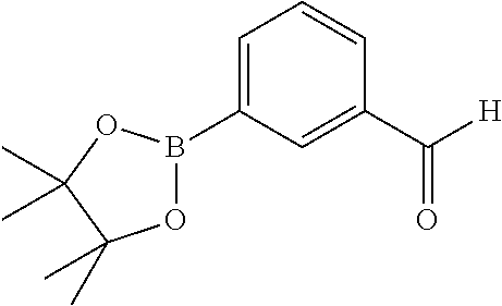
[H]C(C1=CC(B2OC(C)(C)C(C)(C)O2)=CC=C1)=O
